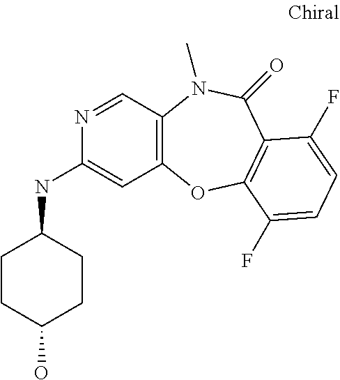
C1CC(O)CCC1NC1=CC2=C(C=N1)N(C)C(=O)C1=C(O2)C(F)=CC=C1F
